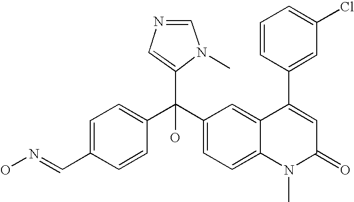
C1=CC(C(C2=CC=C3C(=C2)C(C2=CC(Cl)=CC=C2)=CC(=O)N3C)(C2=CN=CN2C)O)=CC=C1C=NO
